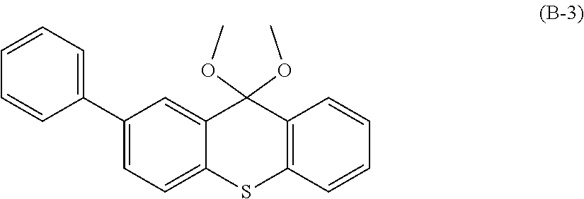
C1(C2=CC=C3C(=C2)C(OC)(OC)C2=C(S3)C=CC=C2)=CC=CC=C1
